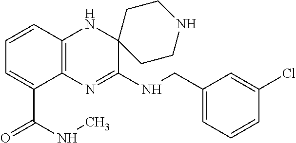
C12=C(N=C(NCC3=CC=CC(Cl)=C3)C3(N1)CCNCC3)C(C(NC)=O)=CC=C2
